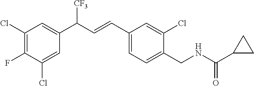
C1(CNC(=O)C2CC2)=CC=C(C=CC(C2=CC(Cl)=C(F)C(Cl)=C2)[CF3])C=C1Cl
